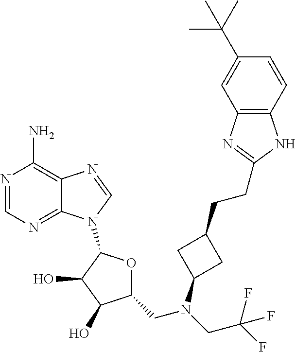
N1=CN=C2C(=C1N)N=CN2C1OC(CN(CC(F)(F)F)C2CC(CCC3=NC4=C(C=CC(C(C)(C)C)=C4)N3)C2)C(O)C1O
